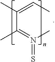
C(C(=N(C)=S)C)(=CC)C
